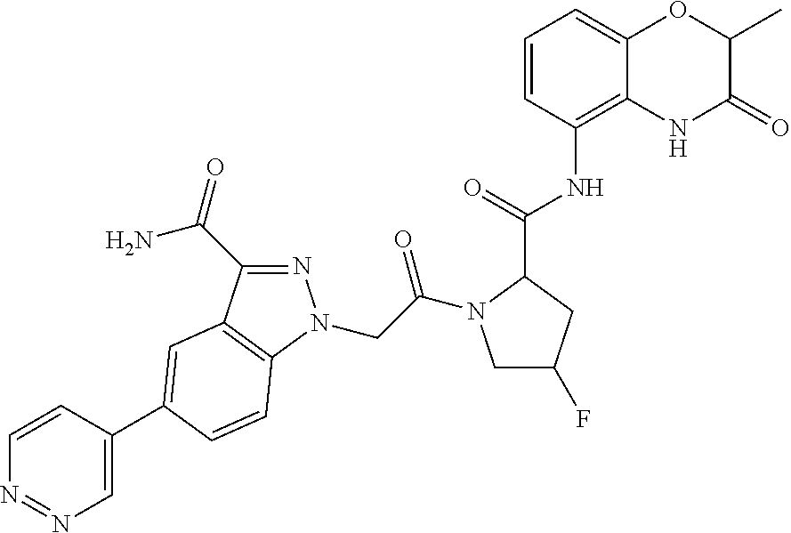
C1=CC(C2=CC3=C(N(CC(=O)N4CC(F)CC4C(NC4=C5C(=CC=C4)OC(C)C(=O)N5)=O)N=C3C(N)=O)C=C2)=CN=N1
